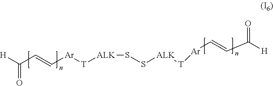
C(=O)([H])C=C[Ar][T][ALK]SS[ALK][T][Ar]C=CC([H])=O
